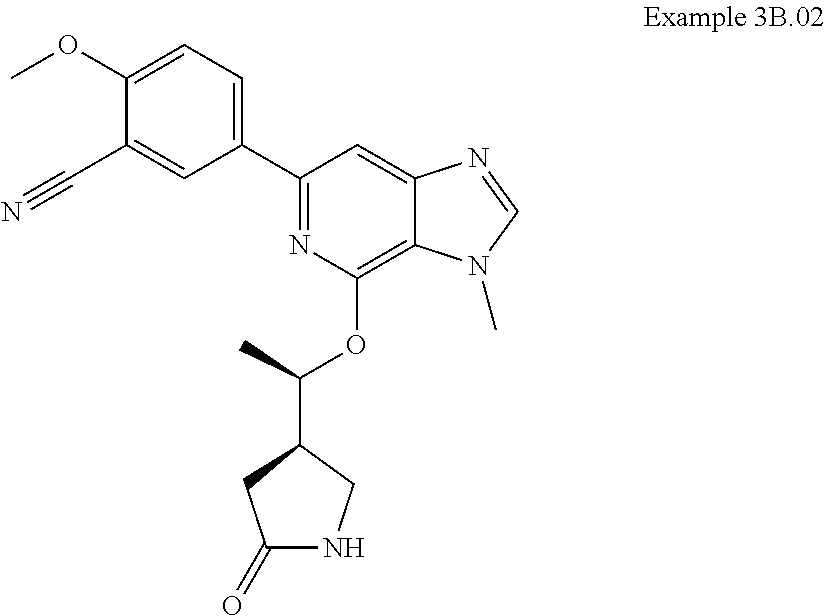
C1(=O)NCC(C(OC2=C3C(=CC(C4=CC=C(OC)C(C#N)=C4)=N2)N=CN3C)C)C1
